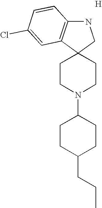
C12(CCN(C3CCC(CCC)CC3)CC1)CNC1=C2C=C(Cl)C=C1.[H]
